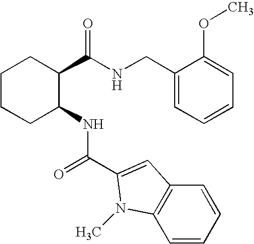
C1CCC(NC(C2=CC3=C(N2C)C=CC=C3)=O)C(C(NCC2=CC=CC=C2OC)=O)C1
